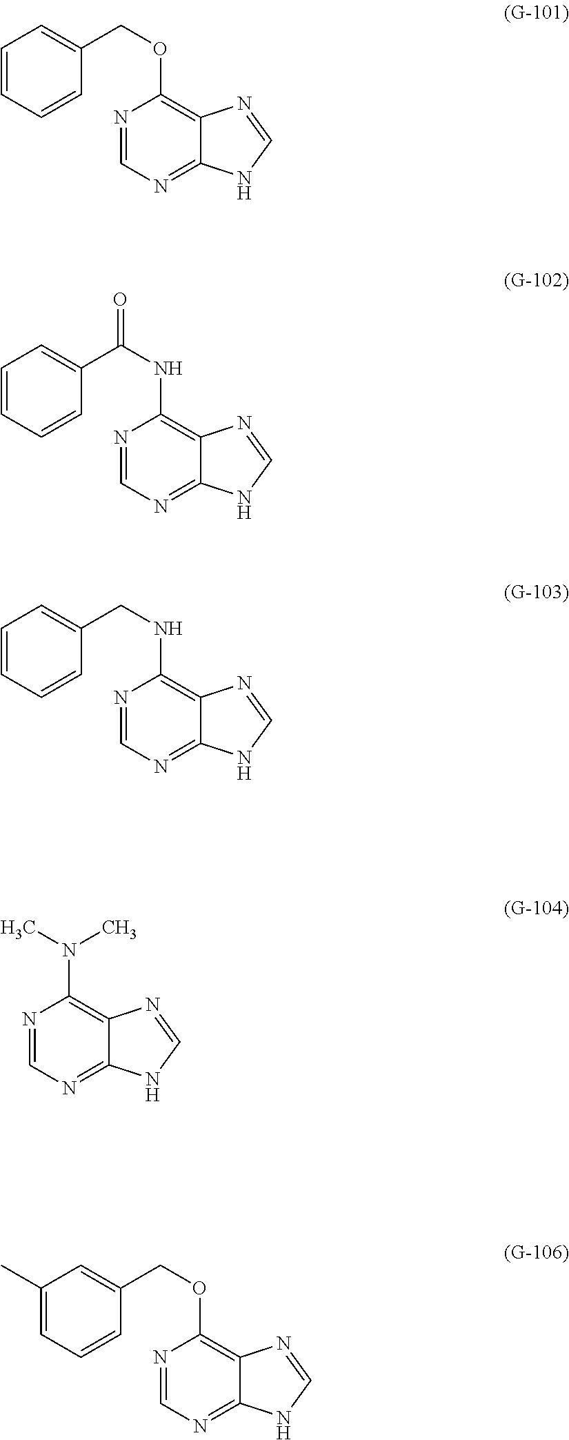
C1=CC=CC(COC2=C3C(=NC=N2)NC=N3)=C1.C1=CC=CC(C(NC2=C3C(=NC=N2)NC=N3)=O)=C1.C1=CC=CC(CNC2=C3C(=NC=N2)NC=N3)=C1.CN(C1=C2C(=NC=N1)NC=N2)C.C1(C)=CC=CC(COC2=C3C(=NC=N2)NC=N3)=C1
